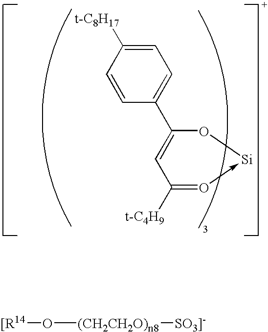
C1=CC([t-C8H17])=CC=C1C1=CC([t-C4H9])=O->[Si]O1.O([(CH2CH2O)n8][SO3]-])[[R14]
